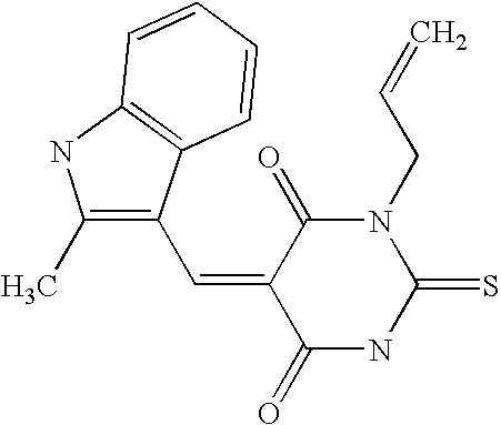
N1C(=S)N(CC=C)C(=O)C(=CC2=C(C)NC3=C2C=CC=C3)C1=O
